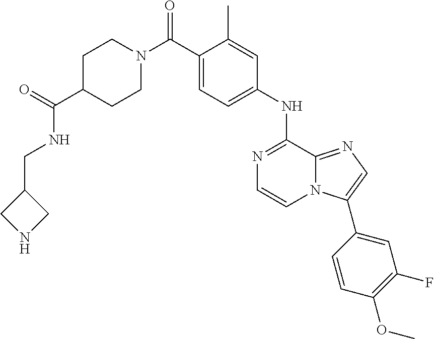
C1(NC2=NC=CN3C2=NC=C3C2=CC(F)=C(OC)C=C2)=CC=C(C(N2CCC(C(=O)NCC3CNC3)CC2)=O)C(C)=C1
